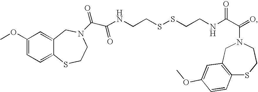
C1(OC)=CC=C2C(=C1)CN(C(C(=O)NCCSSCCNC(C(=O)N1CCSC3=C(C1)C=C(OC)C=C3)=O)=O)CCS2
